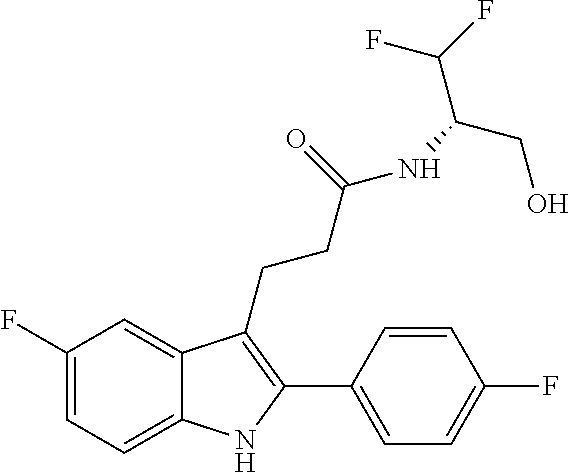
C1=C2C(=CC(F)=C1)C(CCC(NC(CO)C(F)F)=O)=C(C1=CC=C(F)C=C1)N2
